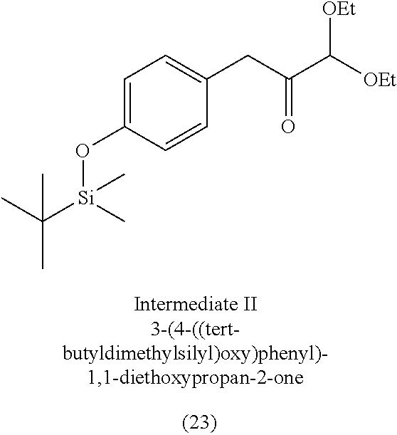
C1=C(O[Si](C(C)(C)C)(C)C)C=CC(CC(C([OEt])[OEt])=O)=C1
